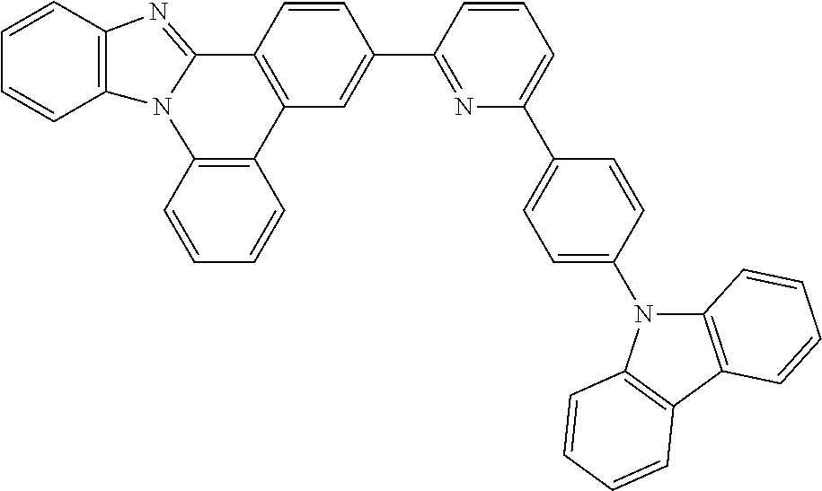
C1=CC2=C(C=C1)N1C(=NC3=C1C=CC=C3)C1=C2C=C(C2=NC(C3=CC=C(N4C5=C(C6=C4C=CC=C6)C=CC=C5)C=C3)=CC=C2)C=C1
